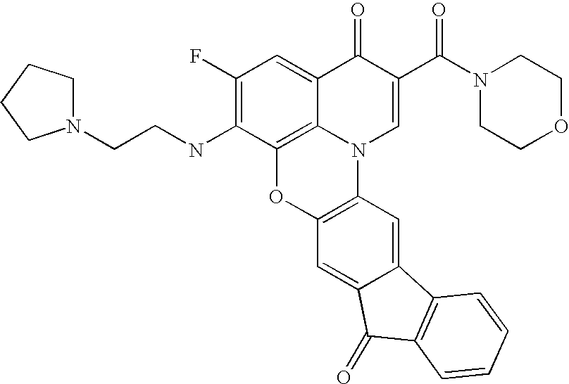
C1(F)=C(NCCN2CCCC2)C2=C3C(=C1)C(=O)C(C(N1CCOCC1)=O)=CN3C1=C(O2)C=C2C(=C1)C1=C(C2=O)C=CC=C1
